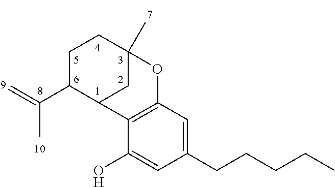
C12=C(C=C(CCCCC)C=C1O)OC1(C)CC2C(C(=C)C)CC1
